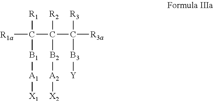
[R1a]C(C([R2])([B2][A2][X2])C([R3a])([R3])[B3][Y])([R1])[B1][A1][X1]
